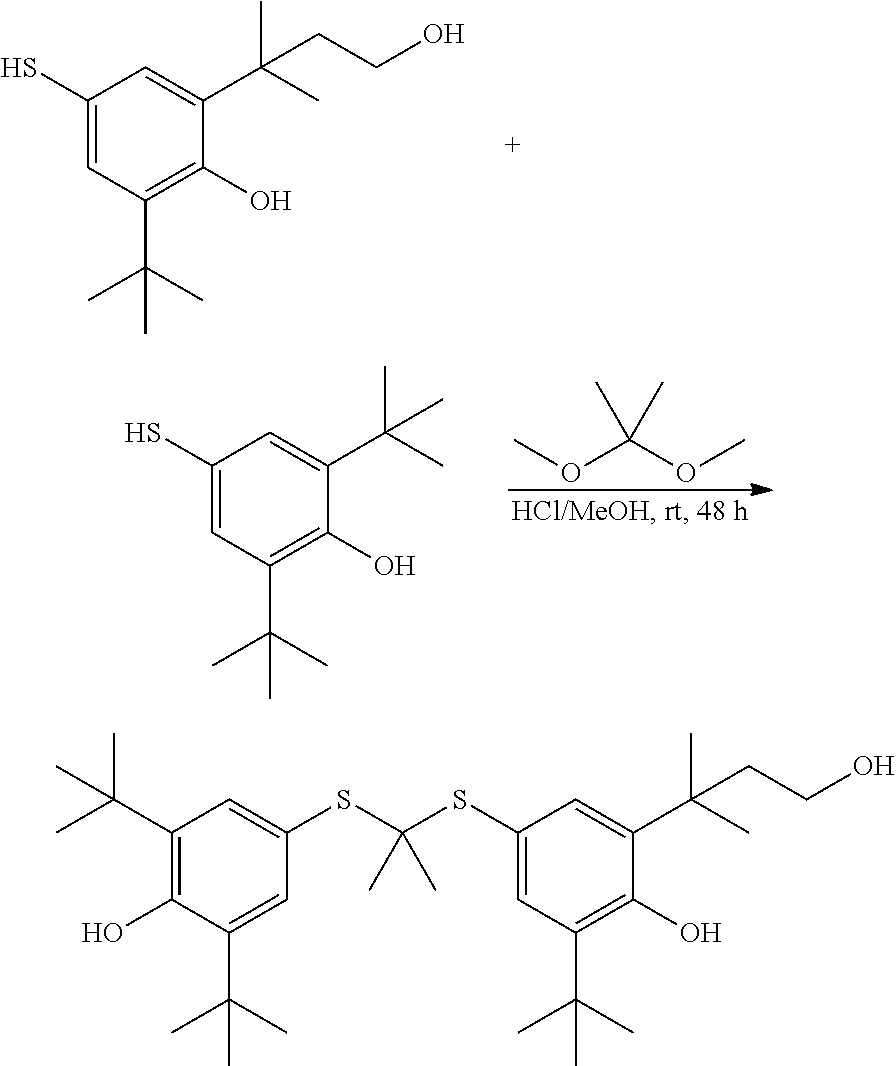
C1(S)=CC(C(C)(C)C)=C(O)C(C(C)(C)CCO)=C1.COC(OC)(C)C.C1(S)=CC(C(C)(C)C)=C(O)C(C(C)(C)C)=C1.C1(SC(SC2=CC(C(C)(C)C)=C(O)C(C(C)(C)C)=C2)(C)C)=CC(C(C)(C)C)=C(O)C(C(C)(C)CCO)=C1
